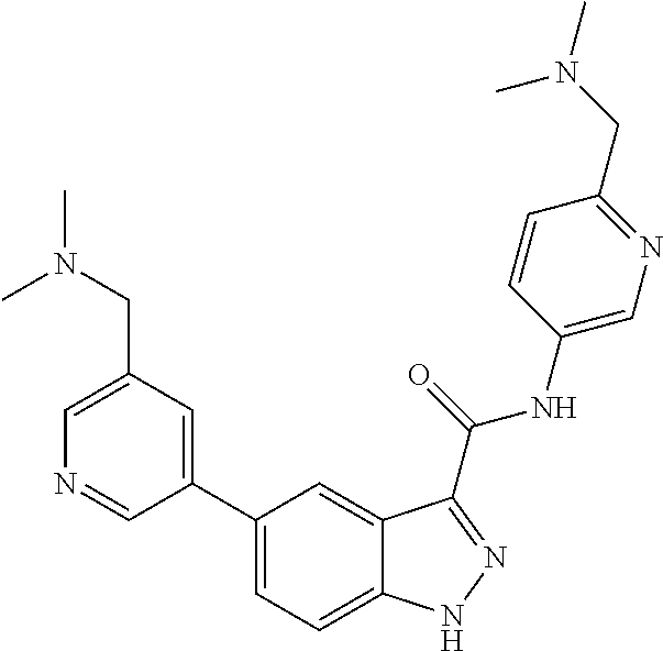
C1(CN(C)C)=CN=CC(C2=CC=C3C(=C2)C(C(NC2=CN=C(CN(C)C)C=C2)=O)=NN3)=C1
